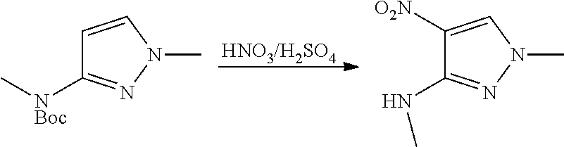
[HNO3/H2SO4].C1=CN(C)N=C1[NBoc]C.C1([O2N])=CN(C)N=C1NC
